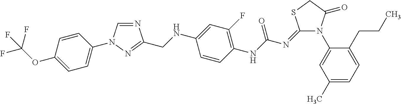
N1(C2=CC(C)=CC=C2CCC)C(=O)CSC1=NC(NC1=C(F)C=C(NCC2=NN(C3=CC=C(OC(F)(F)F)C=C3)C=N2)C=C1)=O
